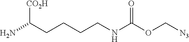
C(N)(CCCCNC(OC[N3])=O)[CO2H]
